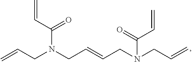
C=CCN(CC=CCN(CC=C)C(=O)C=C)C(C=C)=O
